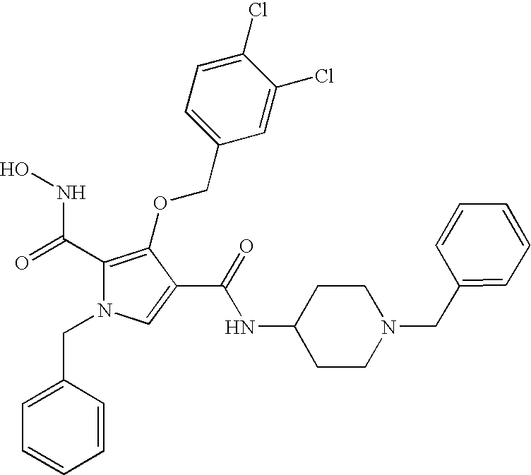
C1(C(NO)=O)=C(OCC2=CC=C(Cl)C(Cl)=C2)C(C(NC2CCN(CC3=CC=CC=C3)CC2)=O)=CN1CC1=CC=CC=C1
